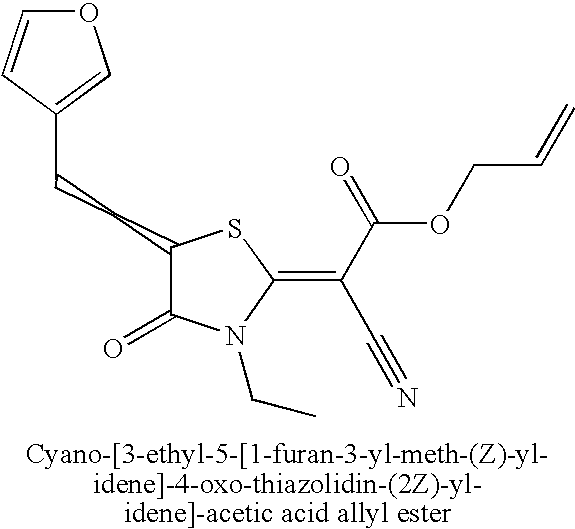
O1C=CC(CCC2C(=O)N(CC)C(=C(C(=O)OCC=C)C#N)S2)=C1
